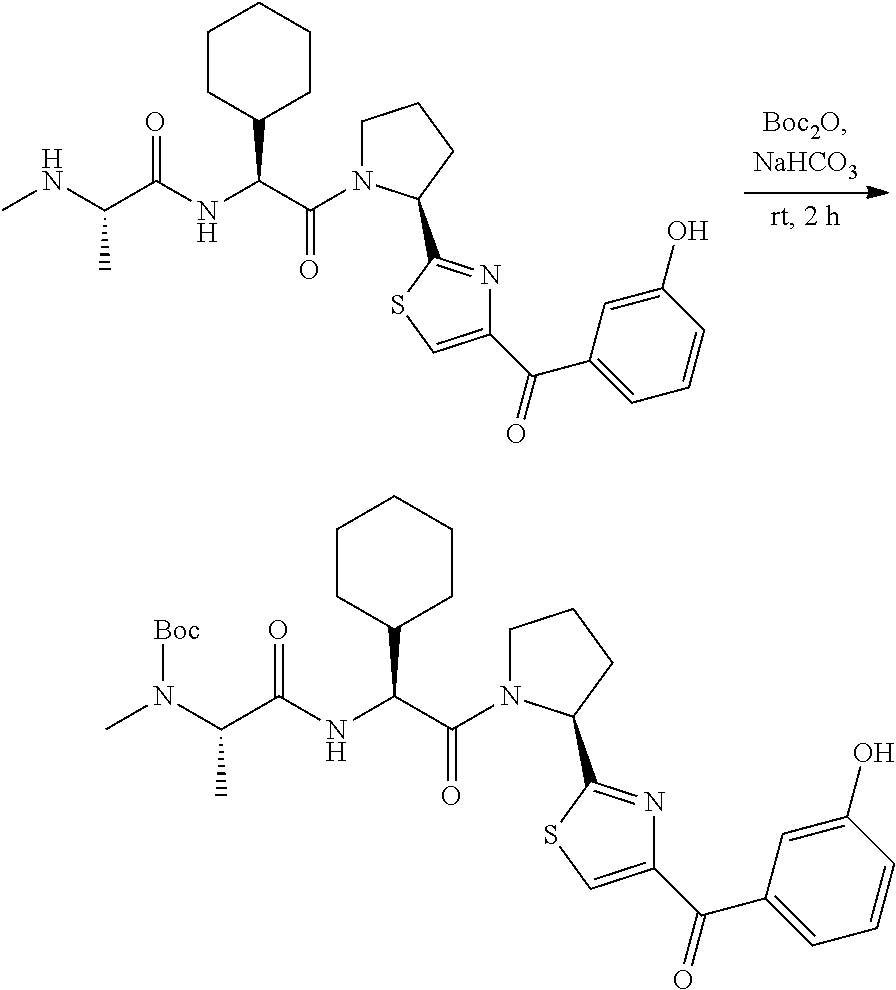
C1CCC(C2=NC(C(=O)C3=CC=CC(O)=C3)=CS2)N1C(C(NC(C(NC)C)=O)C1CCCCC1)=O.C1CCC(C2=NC(C(=O)C3=CC=CC(O)=C3)=CS2)N1C(C(NC(C(N(C)[Boc])C)=O)C1CCCCC1)=O
